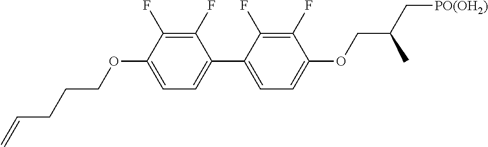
C1=C(OCCCC=C)C(F)=C(F)C(C2=CC=C(OCC(C)C[PO(OH2)])C(F)=C2F)=C1
